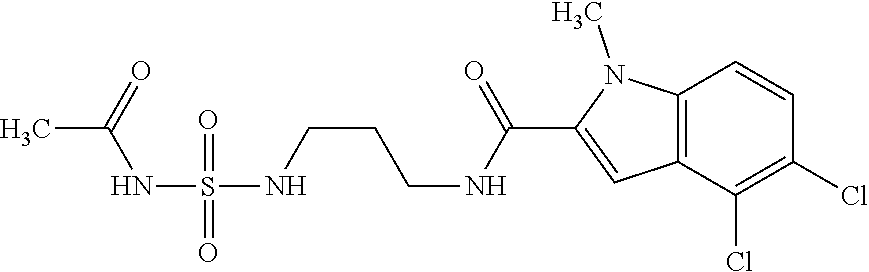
C12=C(C(Cl)=C(Cl)C=C1)C=C(C(NCCCNS(NC(C)=O)(=O)=O)=O)N2C
